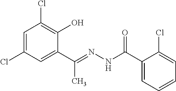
C1=C(Cl)C=C(C(=NNC(C2=CC=CC=C2Cl)=O)C)C(O)=C1Cl
